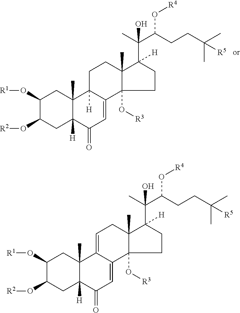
C1(O[R1])C(O[R2])CC2([H])C(C)(C1)C1([H])C(=CC2=O)C2(O[R3])C(C)(CC1)C(C(C(O[R4])CCC(C)(C)[R5])(C)O)([H])CC2.C1(O[R1])C(O[R2])CC2([H])C(C)(C1)C1=CCC3(C)C(O[R3])(C1=CC2=O)CCC3(C(C(O[R4])CCC(C)(C)[R5])(C)O)[H]
